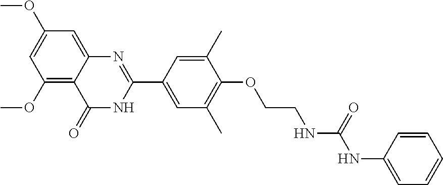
C1(OC)=C2C(=CC(OC)=C1)N=C(C1=CC(C)=C(OCCNC(NC3=CC=CC=C3)=O)C(C)=C1)NC2=O
